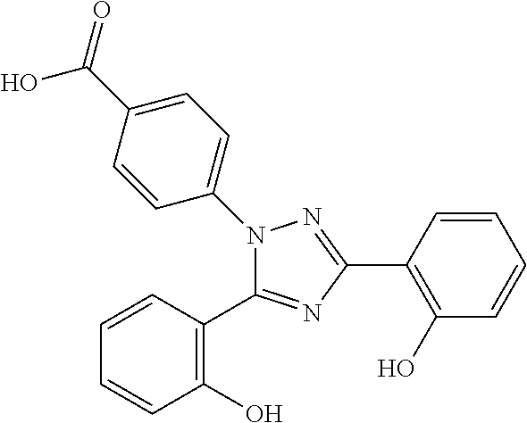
C1=C(C(O)=O)C=CC(N2C(C3=C(O)C=CC=C3)=NC(C3=C(O)C=CC=C3)=N2)=C1
